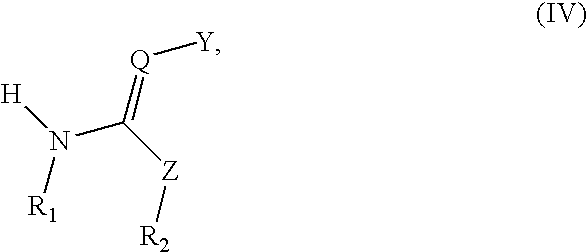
[H]N(C([Z][R2])=[Q][Y])[R1]
